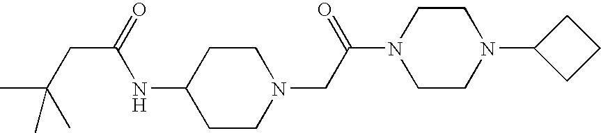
CC(CC(NC1CCN(CC(N2CCN(C3CCC3)CC2)=O)CC1)=O)(C)C
